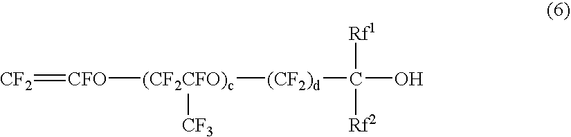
[CF2]=[CFO][(CF2CFO)c]([(CF2)d]C(O)([Rf1])[Rf2])[CF3]
